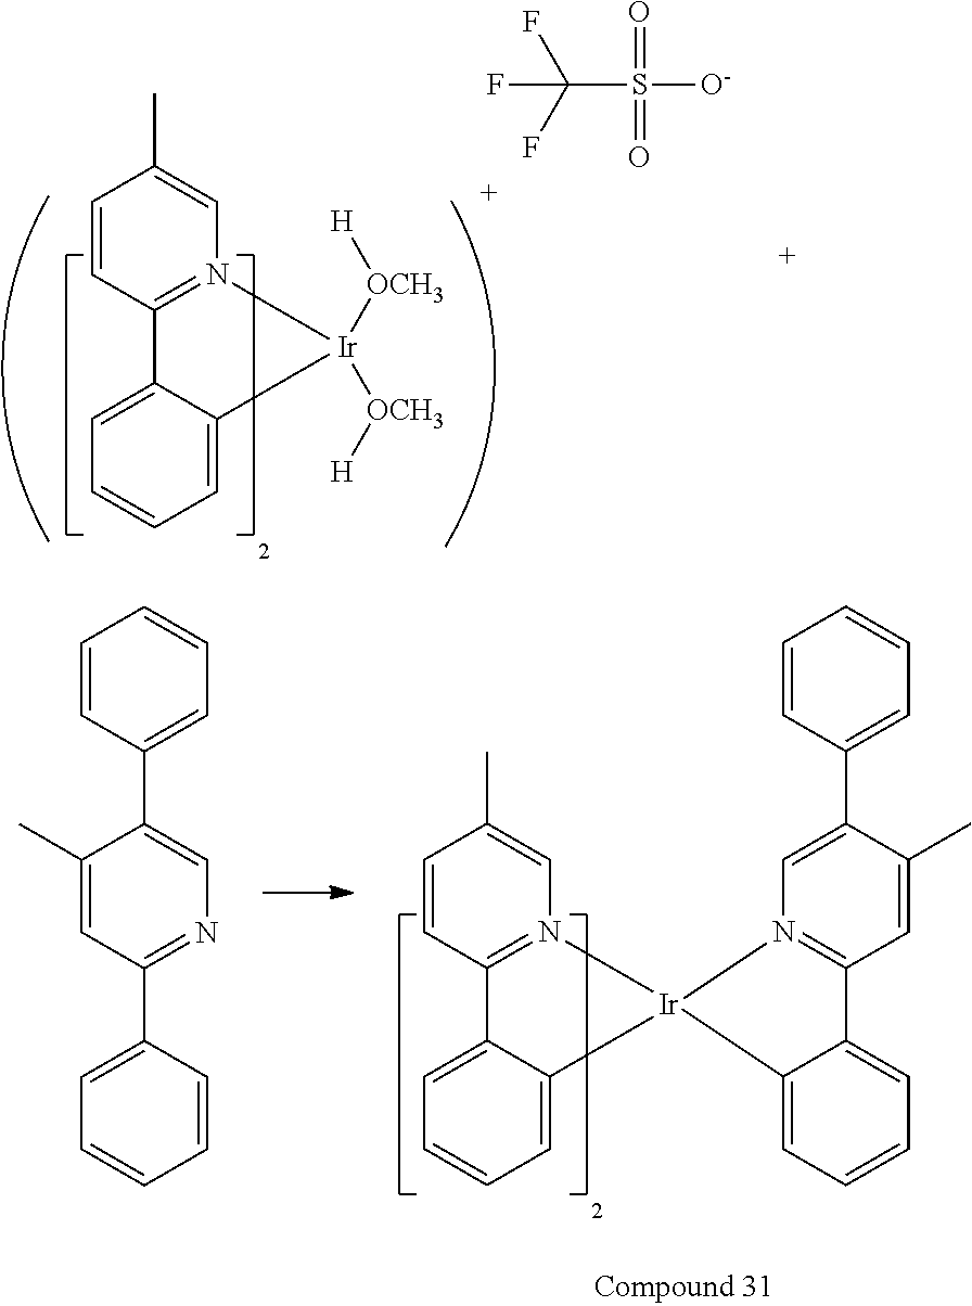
O=S(=O)([O-])C(F)(F)F.C1(C)=CN2=C(C=C1)C1=CC=CC=C1[Ir]2([OCH3][H])[OCH3][H].C1=CC(C2=CN=C(C3=CC=CC=C3)C=C2C)=CC=C1.C1=CC=CC(C2=CN3=C(C=C2C)C2=CC=CC=C2[Ir]32N3=C(C=CC(C)=C3)C3=CC=CC=C32)=C1
